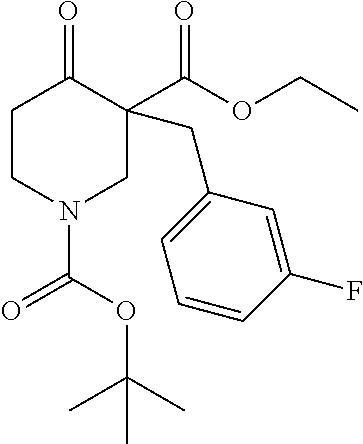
C1CN(C(OC(C)(C)C)=O)CC(CC2=CC=CC(F)=C2)(C(OCC)=O)C1=O
